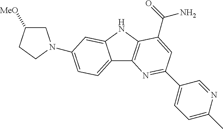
C12=CC=C(N3CC([MeO])CC3)C=C1NC1=C2N=C(C2=CC=C(C)N=C2)C=C1C(=O)N
